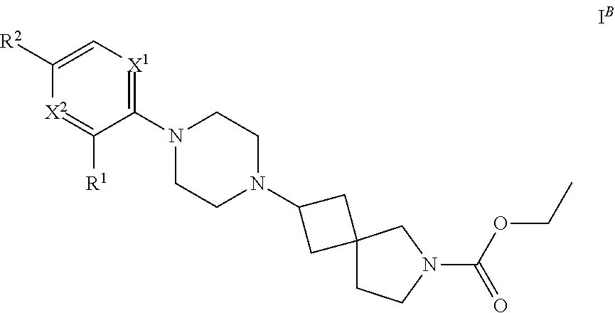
C1(N2CCN(C3CC4(C3)CCN(C(OCC)=O)C4)CC2)=[X1]C=C([R2])[X2]=C1[R1]
